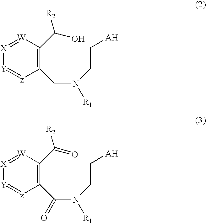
[X]1=[W]C(C(O)[R2])=C(CN(CC[AH])[R1])[z]=[Y]1.[X]1=[W]C(C(=O)[R2])=C(C(N(CC[AH])[R1])=O)[z]=[Y]1
